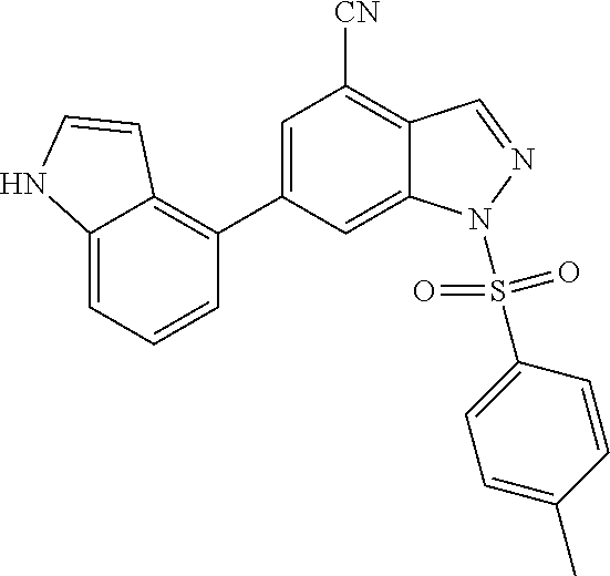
C1=C(C2=C3C(=CC=C2)NC=C3)C=C2C(=C1[CN])C=NN2S(=O)(=O)C1=CC=C(C)C=C1
